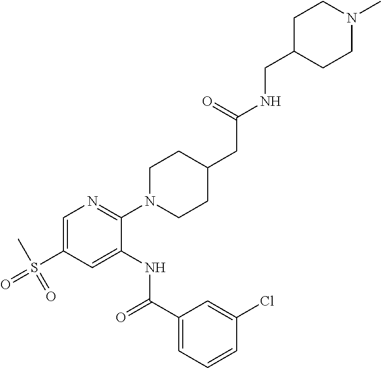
C1=C(S(C)(=O)=O)C=C(NC(C2=CC=CC(Cl)=C2)=O)C(N2CCC(CC(NCC3CCN(C)CC3)=O)CC2)=N1
